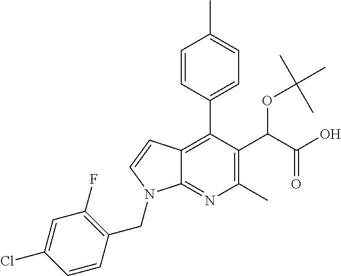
C1=CC(C2=C3C(=NC(C)=C2C(C(O)=O)OC(C)(C)C)N(CC2=C(F)C=C(Cl)C=C2)C=C3)=CC=C1C
